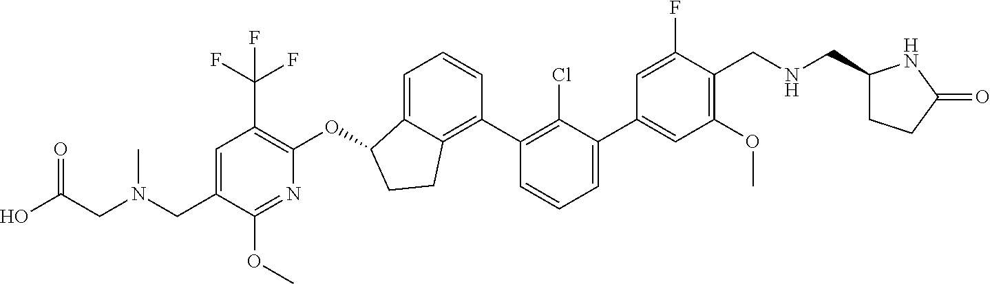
O(C1C2=CC=CC(C3=C(Cl)C(C4=CC(OC)=C(CNCC5CCC(=O)N5)C(F)=C4)=CC=C3)=C2CC1)C1=C(C(F)(F)F)C=C(CN(CC(O)=O)C)C(OC)=N1
